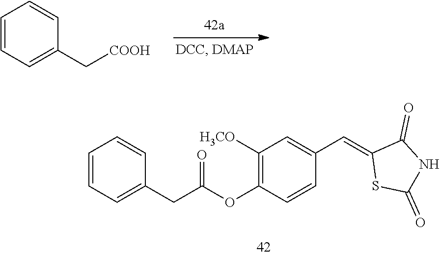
C1=C(C[COOH])C=CC=C1.C1=C(CC(OC2=C([H3CO])C=C(C=C3SC(=O)NC3=O)C=C2)=O)C=CC=C1
